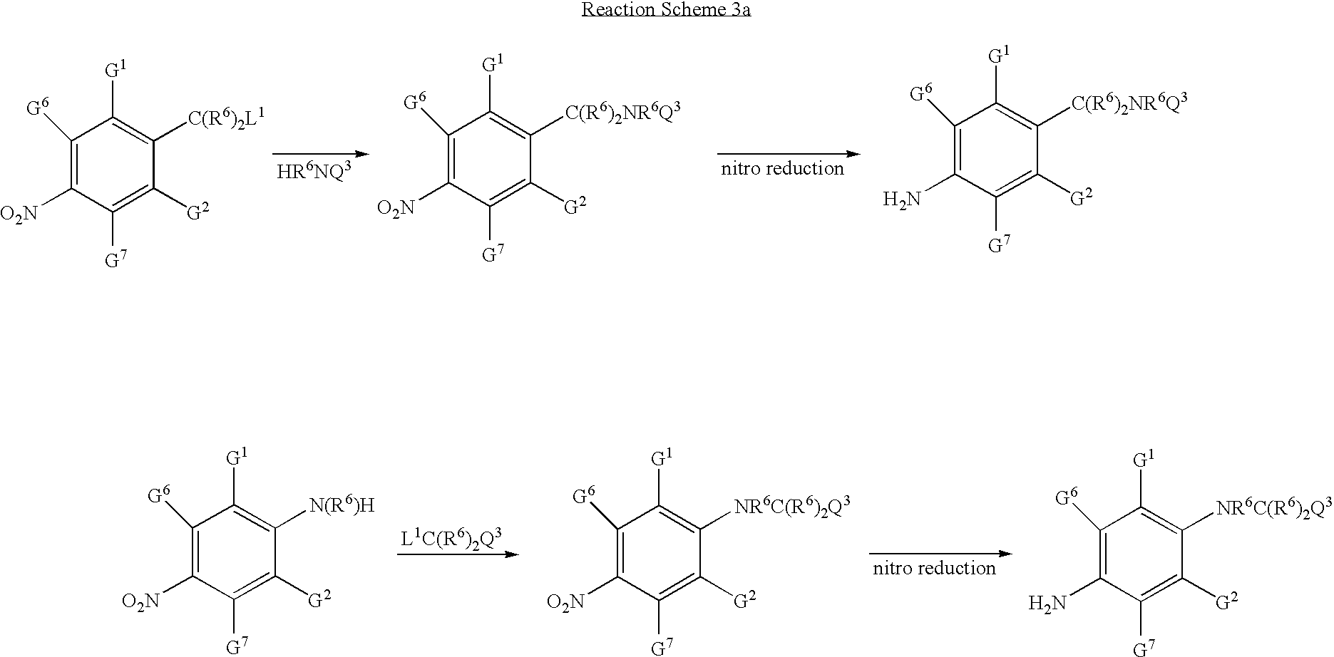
C1([G6])=C([O2N])C([G7])=C([G2])C([C(R6)2L1])=C1[G1].C1([G6])=C([O2N])C([G7])=C([G2])C([C(R6)2NR6Q3])=C1[G1].C1([G6])=C(N)C([G7])=C([G2])C([C(R6)2NR6Q3])=C1[G1].C1([G6])=C([O2N])C([G7])=C([G2])C([N(R6)H])=C1[G1].C1([G6])=C([O2N])C([G7])=C([G2])C([NR6C(R6)2Q3])=C1[G1].C1([G6])=C(N)C([G7])=C([G2])C([NR6C(R6)2Q3])=C1[G1]
